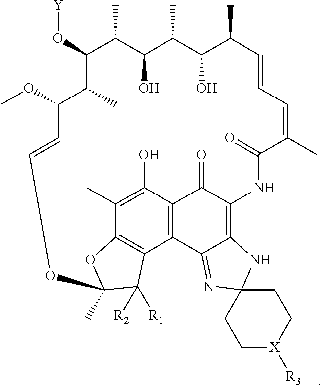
C1(O[Y])C(C)C(O)C(C)C(O)C(C)C=CC=C(C)C(=O)NC2=C3C(=NC4(N3)CC[X]([R3])CC4)C3=C(C2=O)C(O)=C(C)C2=C3C([R2])([R1])C(C)(O2)OC=CC(OC)C1C
